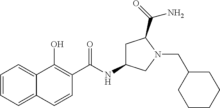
C1=CC=C2C(=C1)C(O)=C(C(NC1CC(C(=O)N)N(CC3CCCCC3)C1)=O)C=C2
